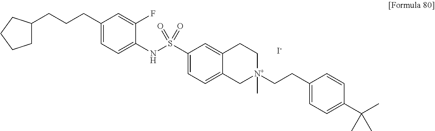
C1(CCCC2CCCC2)=CC=C(NS(C2=CC=C3C(=C2)CC[N+](CCC2=CC=C(C(C)(C)C)C=C2)(C)C3)(=O)=O)C(F)=C1.[I-]
